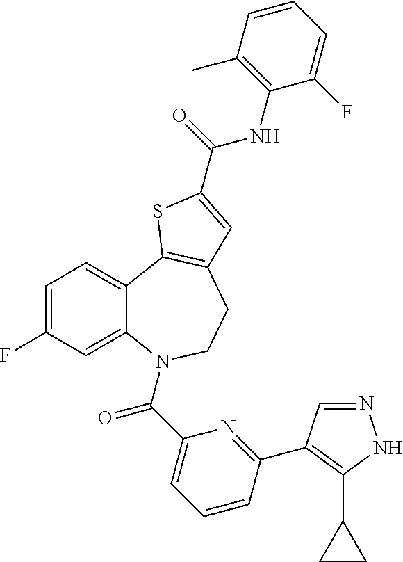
C12=CC=C(F)C=C1N(C(=O)C1=CC=CC(C3=C(C4CC4)NN=C3)=N1)CCC1=C2SC(C(NC2=C(C)C=CC=C2F)=O)=C1
